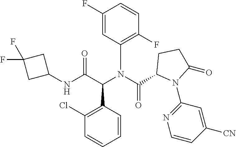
C1(F)=CC(N(C(C2N(C3=NC=CC([CN])=C3)C(=O)CC2)=O)C(C(NC2CC(F)(F)C2)=O)C2=C(Cl)C=CC=C2)=C(F)C=C1
